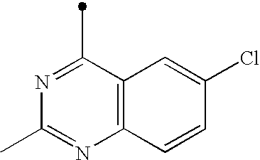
C1(C)=NC(C)=NC2=C1C=C(Cl)C=C2
